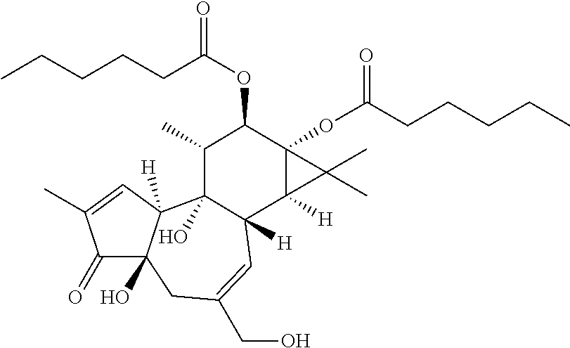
C1(=O)C2(O)C([H])(C=C1C)C1(O)C([H])(C=C(CO)C2)C2([H])C(OC(CCCCC)=O)(C(OC(CCCCC)=O)C1C)C2(C)C
